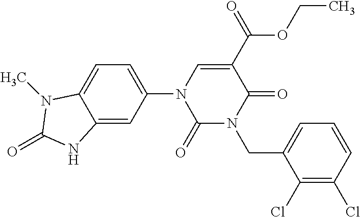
C1(=O)N(CC2=CC=CC(Cl)=C2Cl)C(=O)C(C(OCC)=O)=CN1C1=CC=C2C(=C1)NC(=O)N2C
